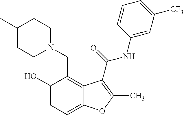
C1(O)=CC=C2C(=C1CN1CCC(C)CC1)C(C(=O)NC1=CC([CF3])=CC=C1)=C(C)O2
